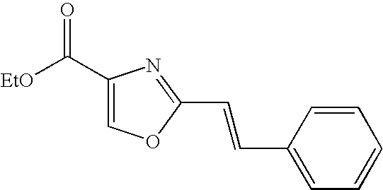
C1(C([EtO])=O)=COC(C=CC2=CC=CC=C2)=N1
